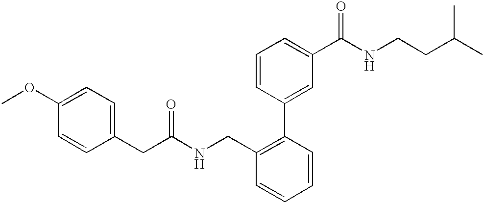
C1(OC)=CC=C(CC(=O)NCC2=C(C3=CC(C(NCCC(C)C)=O)=CC=C3)C=CC=C2)C=C1
